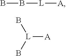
BB[L][A].[A][L](B)B
